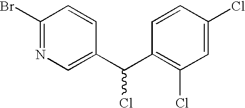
C1(Br)=NC=C(C(C2=C(Cl)C=C(Cl)C=C2)Cl)C=C1
